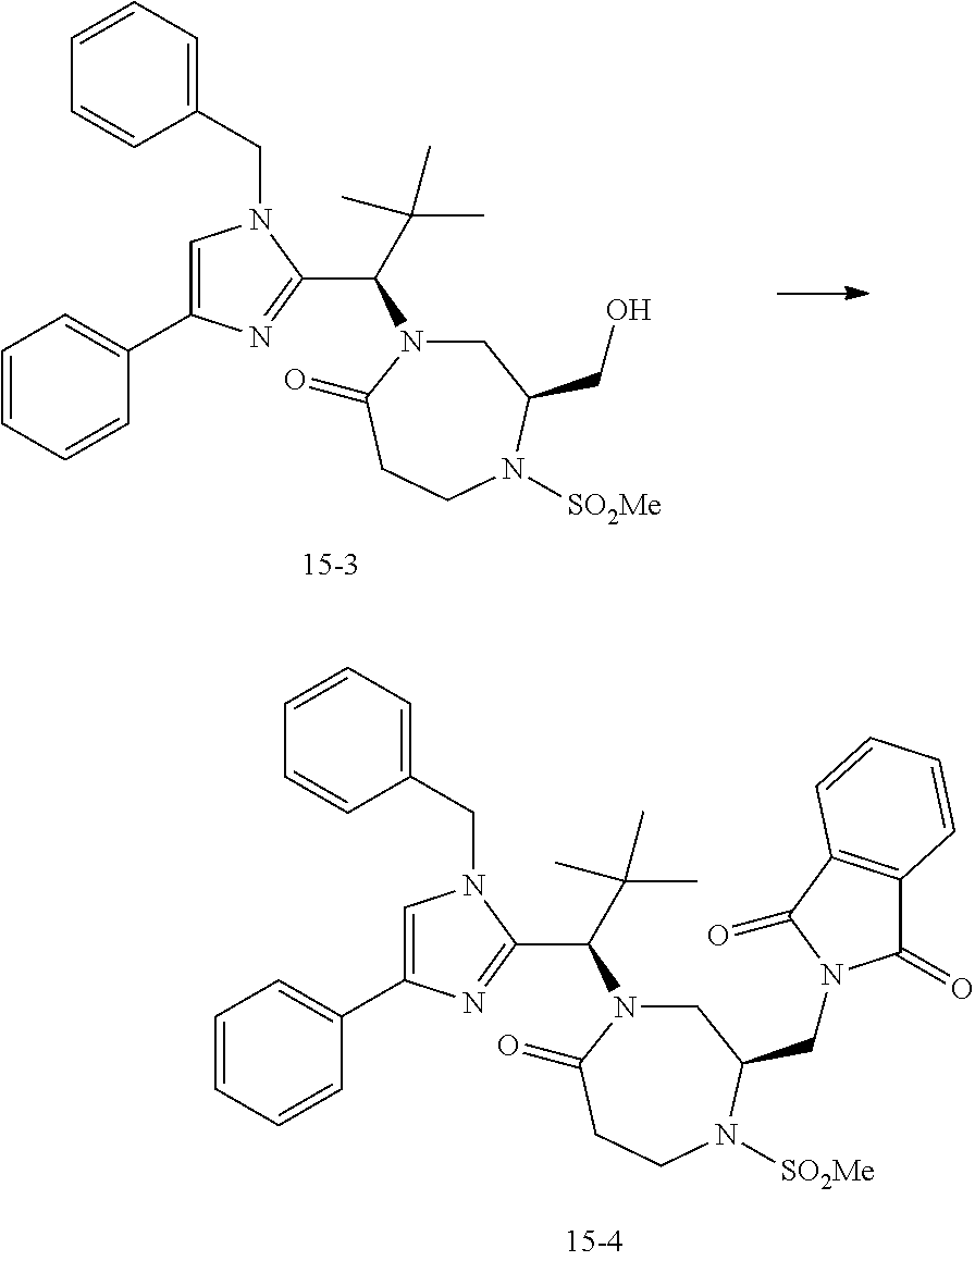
C1=CC=C(CN2C=C(C3=CC=CC=C3)N=C2C(C(C)(C)C)N2CC(CO)N([SO2Me])CCC2=O)C=C1.C1=CC=C(CN2C=C(C3=CC=CC=C3)N=C2C(C(C)(C)C)N2CC(CN3C(=O)C4=C(C3=O)C=CC=C4)N([SO2Me])CCC2=O)C=C1
